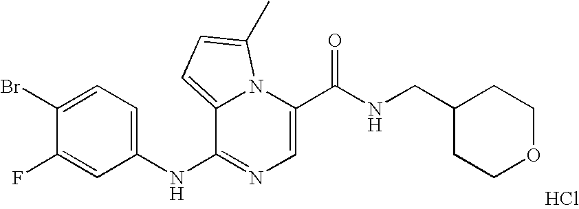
C1=C(C(NCC2CCOCC2)=O)N2C(=CC=C2C)C(NC2=CC=C(Br)C(F)=C2)=N1.Cl
